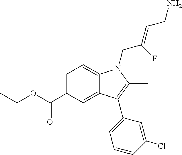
C1=C(C(OCC)=O)C=C2C(=C1)N(CC(=CCN)F)C(C)=C2C1=CC=CC(Cl)=C1
